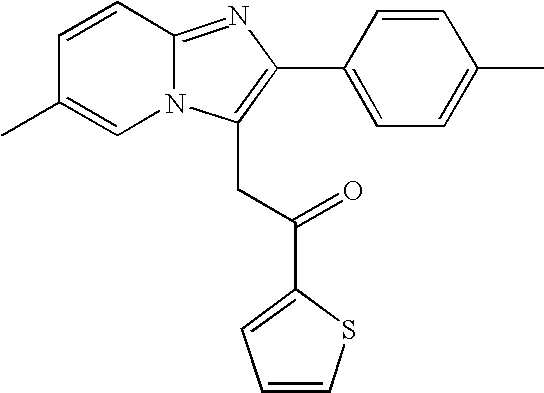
C1=CC2=NC(C3=CC=C(C)C=C3)=C(CC(=O)C3=CC=CS3)N2C=C1C
